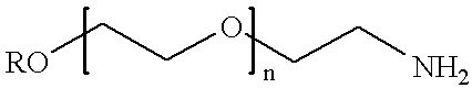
[RO]CCOCCN
